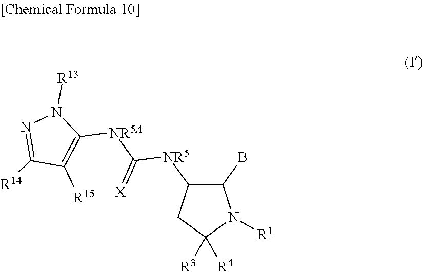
C1(B)C([NR5]C([NR5A]C2=C([R15])C([R14])=NN2[R13])=[X])CC([R4])([R3])N1[R1]
